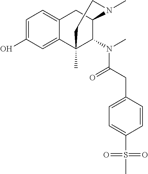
C1=C(O)C=C2C(=C1)CC1C(N(C(=O)CC3=CC=C(S(=O)(C)=O)C=C3)C)C2(C)CCN1C
